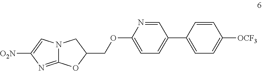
C12=NC([O2N])=CN1CC(COC1=CC=C(C3=CC=C([OCF3])C=C3)C=N1)O2
